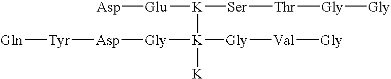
[Glu]([Asp])[K]([K]([K])([Gly][Val][Gly])[Gly][Asp][Tyr][Gln])[Ser][Thr][Gly][Gly]
